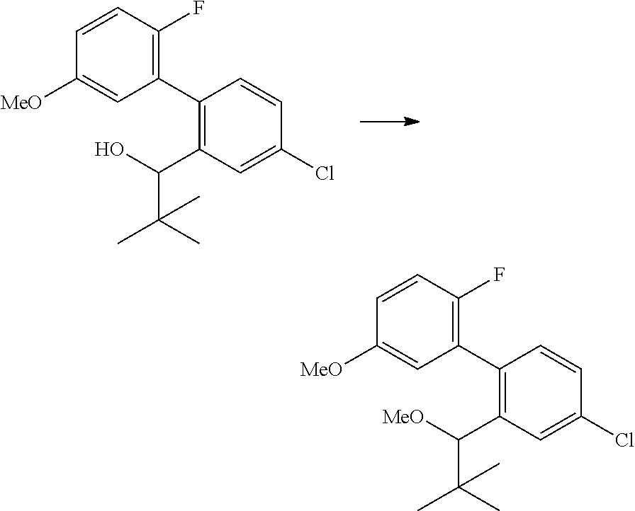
C1=CC(F)=C(C2=C(C(O)C(C)(C)C)C=C(Cl)C=C2)C=C1[MeO].C1=CC(F)=C(C2=C(C([MeO])C(C)(C)C)C=C(Cl)C=C2)C=C1[MeO]
